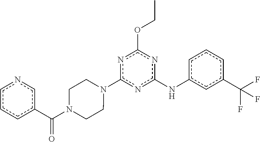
c1c(C(F)(F)F)cc(Nc2nc(OCC)nc(N3CCN(C(c4cnccc4)=O)CC3)n2)cc1
